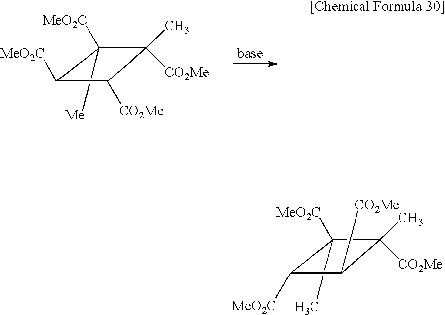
C1([MeO2C])(C)C([CO2Me])(C)C([CO2Me])C1[MeO2C].C1([MeO2C])([Me])C([CO2Me])(C)C([CO2Me])C1[MeO2C]
